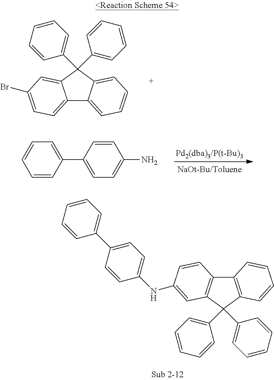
C12=CC=C(Br)C=C1C(C1=CC=CC=C1)(C1=CC=CC=C1)C1=CC=CC=C21.NC1=CC=C(C2=CC=CC=C2)C=C1.C12=C(C(C3=CC=CC=C3)(C3=CC=CC=C3)C3=C1C=CC=C3)C=C(NC1=CC=C(C3=CC=CC=C3)C=C1)C=C2
